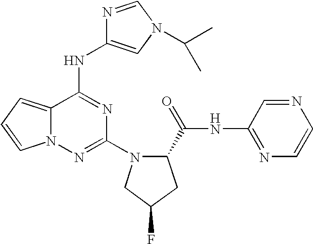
C12=CC=CN1N=C(N1C(C(=O)NC3=NC=CN=C3)CC(F)C1)N=C2NC1=CN(C(C)C)C=N1
